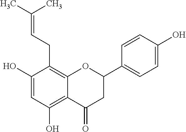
C1(O)=CC(O)=C2C(=C1CC=C(C)C)OC(C1=CC=C(O)C=C1)CC2=O
